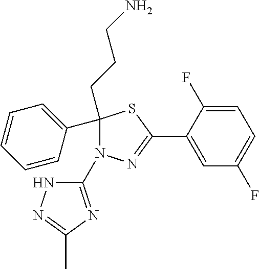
C1(C2=CC=CC=C2)(CCCN)N(C2=NC(C)=NN2)N=C(C2=CC(F)=CC=C2F)S1
